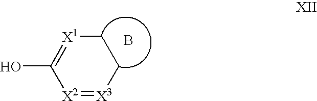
[X2]1=[X3]CC[X1]=C1O.B
